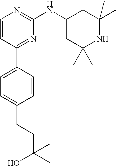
C1=CC(C2=CC=C(CCC(O)(C)C)C=C2)=NC(NC2CC(C)(C)NC(C)(C)C2)=N1
